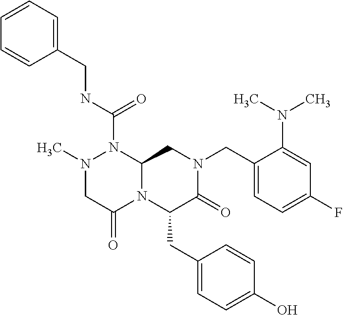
N(C(=O)N1N(C)CC(=O)N2C1CN(CC1=CC=C(F)C=C1N(C)C)C(=O)C2CC1=CC=C(O)C=C1)CC1=CC=CC=C1
